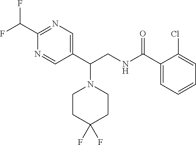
C1(C(NCC(C2=CN=C(C(F)F)N=C2)N2CCC(F)(F)CC2)=O)=CC=CC=C1Cl
